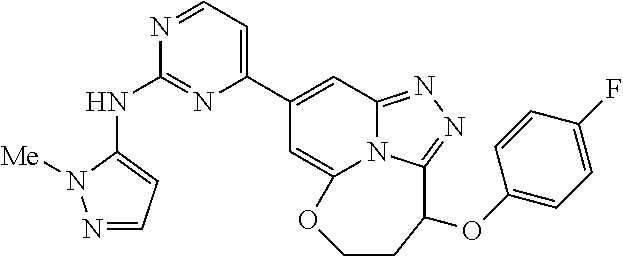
N1=CC=C(C2=CC3=NN=C4N3C(=C2)OCCC4OC2=CC=C(F)C=C2)N=C1NC1=CC=NN1[Me]
